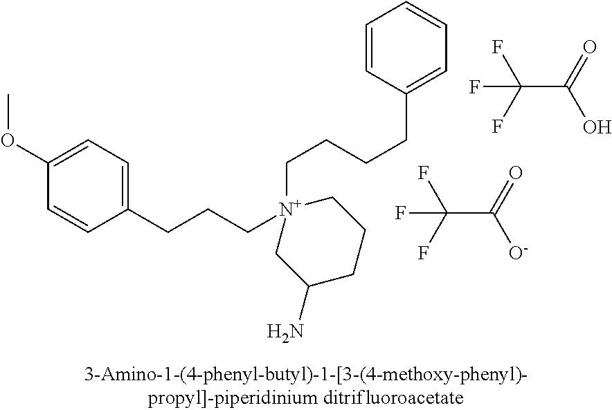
C1(OC)=CC=C(CCC[N+]2(CCCCC3=CC=CC=C3)CC(N)CCC2)C=C1.C(C(=O)[O-])(F)(F)F.C(C(=O)O)(F)(F)F
